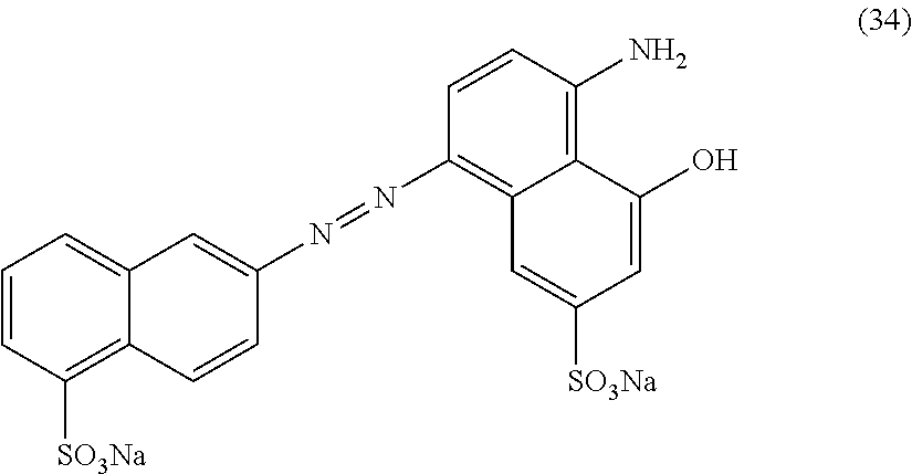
C12=CC=CC([SO3Na])=C1C=CC(N=NC1=C3C(=C(N)C=C1)C(O)=CC([SO3Na])=C3)=C2
